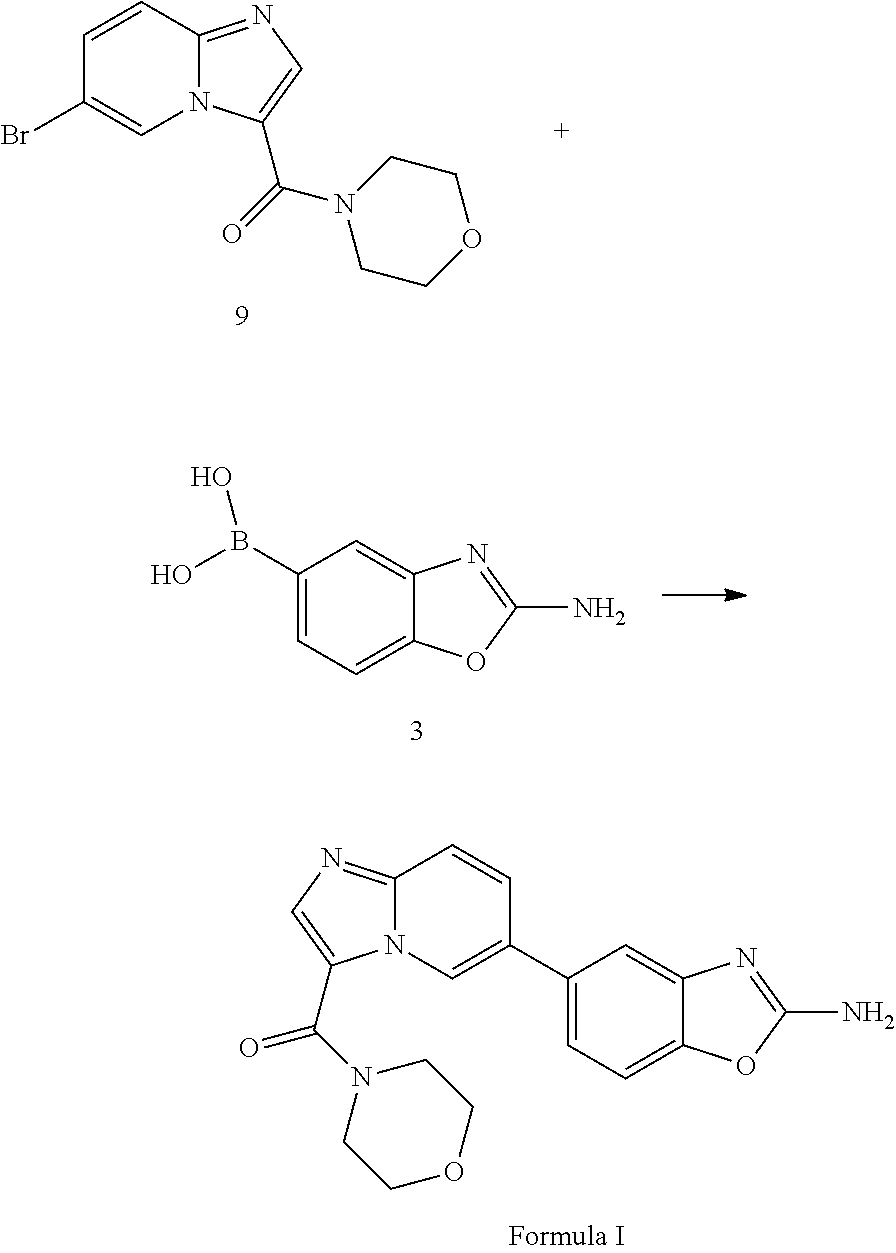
C1=CC2=NC=C(C(=O)N3CCOCC3)N2C=C1Br.C12=CC=C(B(O)O)C=C1N=C(N)O2.C12=NC=C(C(N3CCOCC3)=O)N1C=C(C1=CC=C3C(=C1)N=C(N)O3)C=C2
